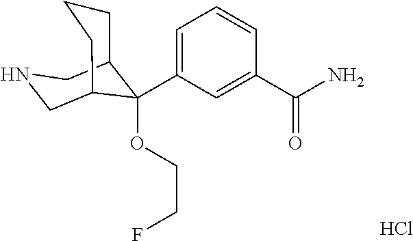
Cl.C1(C(N)=O)=CC(C2(OCCF)C3CCCC2CNC3)=CC=C1
